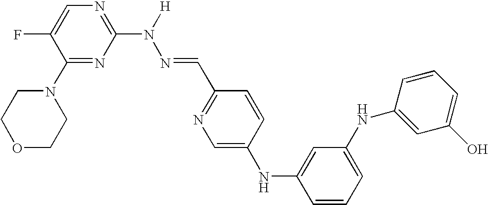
N1=C(N(N=CC2=NC=C(NC3=CC(NC4=CC(O)=CC=C4)=CC=C3)C=C2)[H])N=C(N2CCOCC2)C(F)=C1
